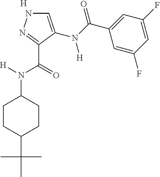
[H].C1=C(N(C(C2=CC(F)=CC(F)=C2)=O)[H])C(C(=O)N([H])C2CCC(C(C)(C)C)CC2)=NN1
